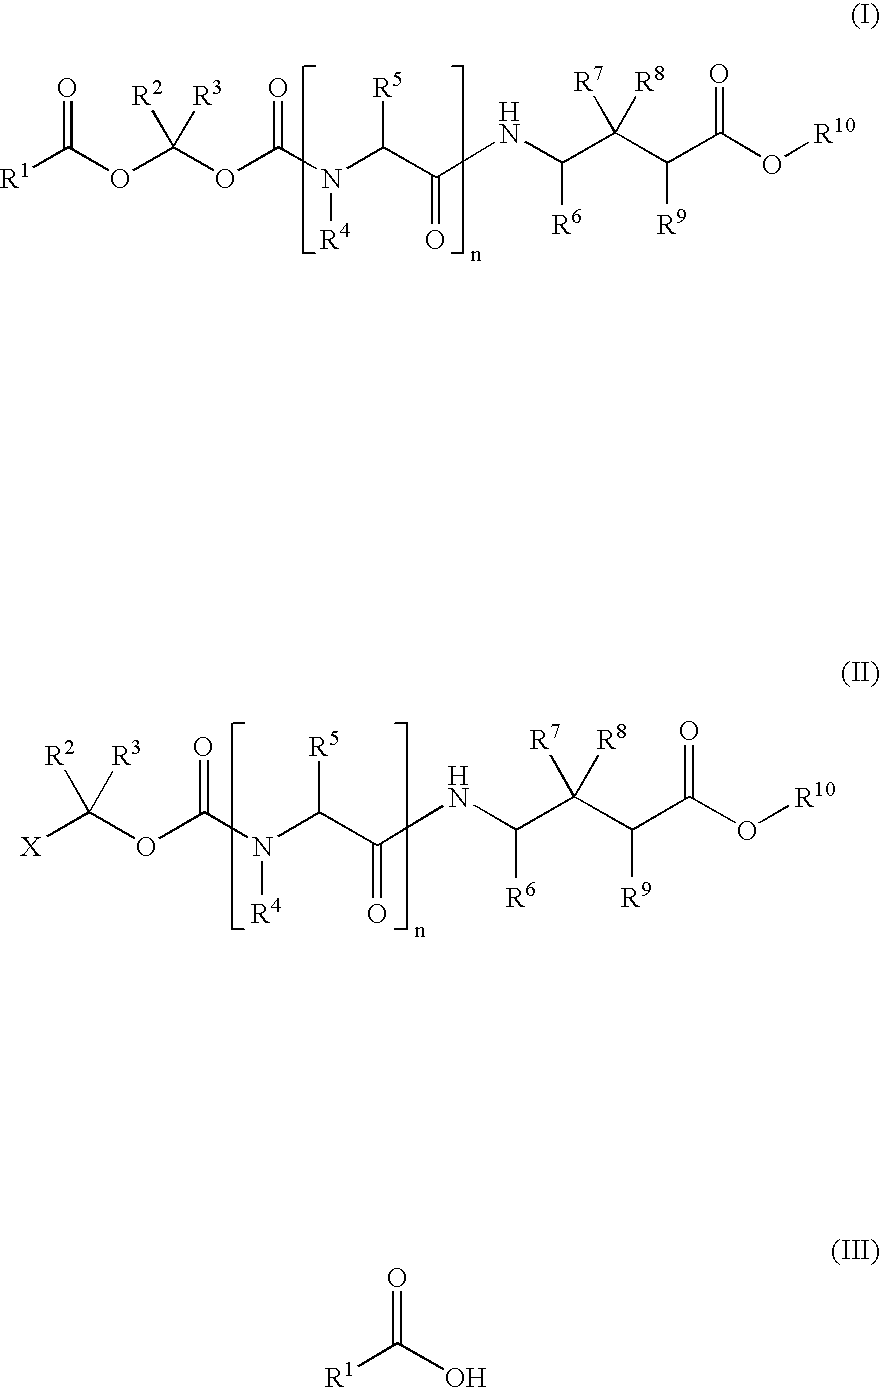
[X]C(OC(N(C(C(NC(C(C(C(O[R10])=O)[R9])([R7])[R8])[R6])=O)[R5])[R4])=O)([R2])[R3].O(C(OC(N(C(C(NC(C(C(C(O[R10])=O)[R9])([R7])[R8])[R6])=O)[R5])[R4])=O)([R2])[R3])C([R1])=O.[R1]C(O)=O
